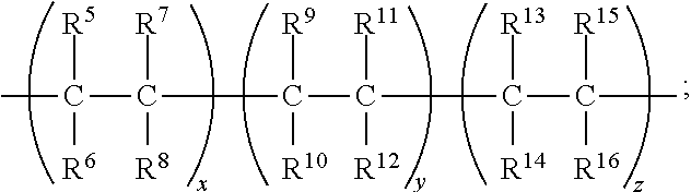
CC(C([R7])([R8])C(C([R11])([R12])C(C(C)([R15])[R16])([R13])[R14])([R9])[R10])([R5])[R6]
